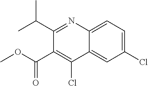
C1(Cl)=CC=C2C(=C1)C(Cl)=C(C(OC)=O)C(C(C)C)=N2
